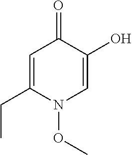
C1=C(CC)N(OC)C=C(O)C1=O
